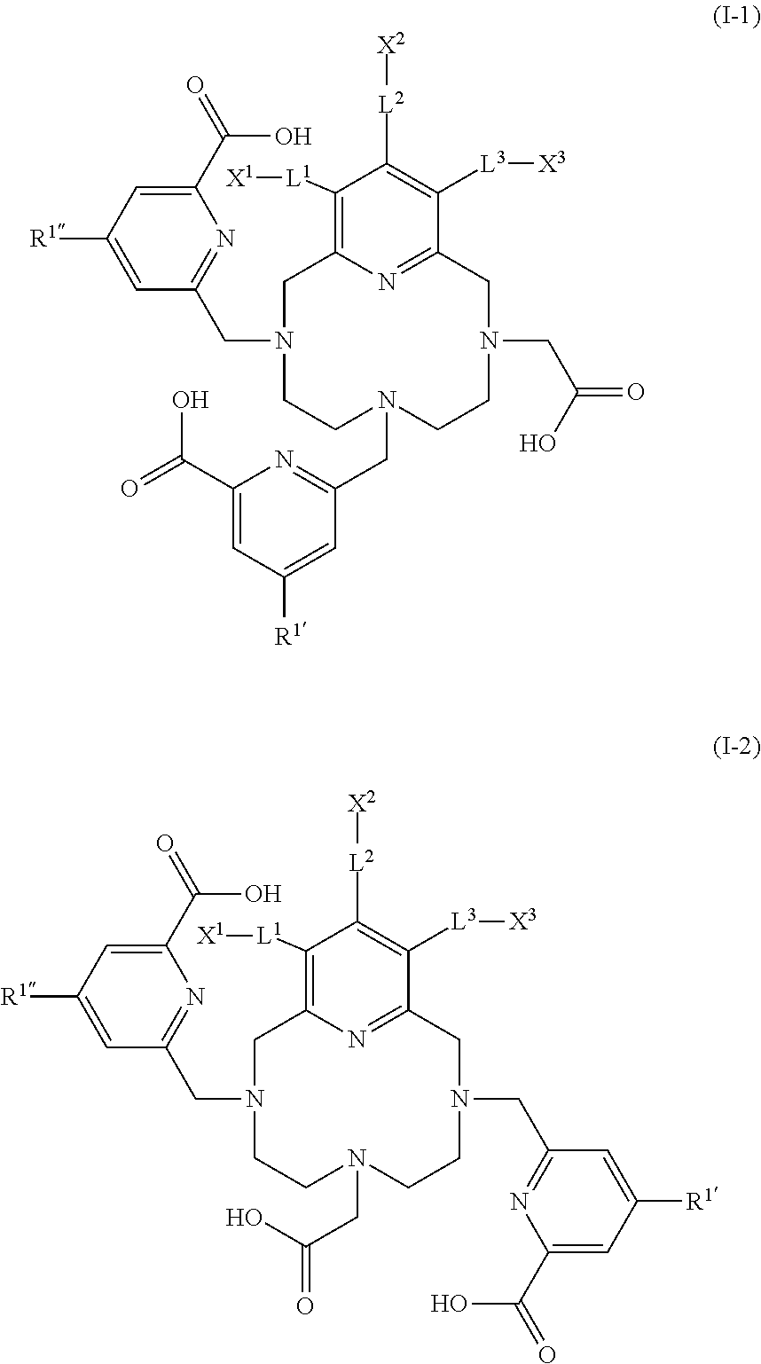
C1([L1][X1])=C2N=C(C([L3][X3])=C1[L2][X2])CN(CC(=O)O)CCN(CC1=NC(C(=O)O)=CC([R1])=C1)CCN(CC1=NC(C(=O)O)=CC([R1])=C1)C2.C1([L1][X1])=C2N=C(C([L3][X3])=C1[L2][X2])CN(CC1=NC(C(O)=O)=CC([R1])=C1)CCN(CC(O)=O)CCN(CC1=NC(C(=O)O)=CC([R1])=C1)C2
